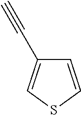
C1=CSC=C1C#C
